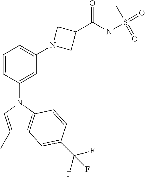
C1=CC(N2C=C(C)C3=C2C=CC(C(F)(F)F)=C3)=CC(N2CC(C(NS(C)(=O)=O)=O)C2)=C1
